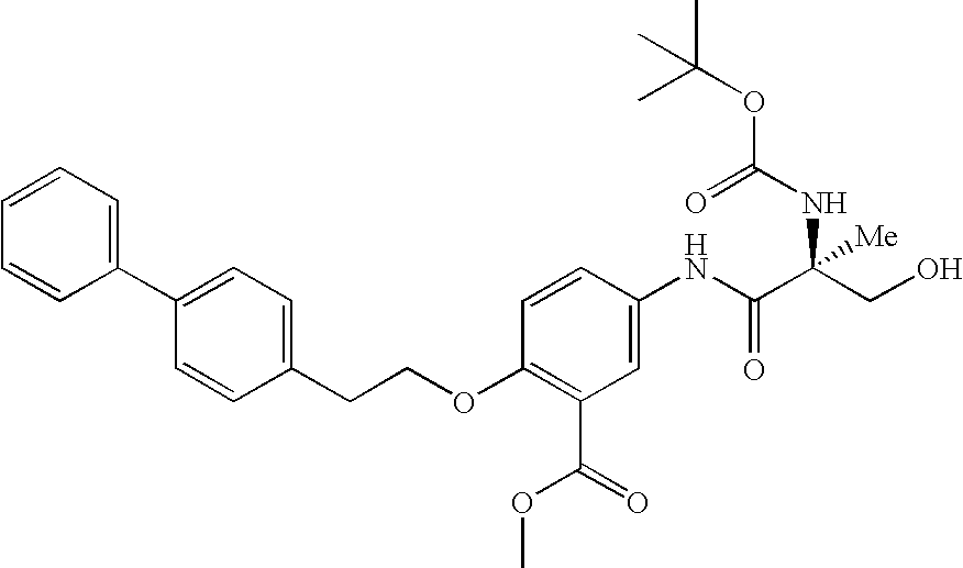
C(C1=CC=C(C2=CC=CC=C2)C=C1)COC1=C(C(OC)=O)C=C(NC(C(CO)(NC(=O)OC(C)(C)C)[Me])=O)C=C1
